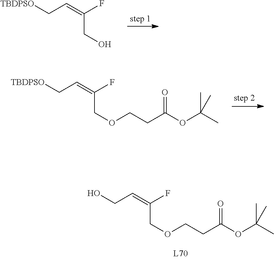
C(=C(COCCC(=O)OC(C)(C)C)F)CO.C(=C(CO)F)C[TBDPSO].C(COCCC(=O)OC(C)(C)C)(=CC[TBDPSO])F
